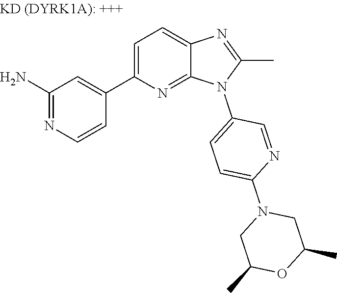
C1(C2=CC=C3N=C(C)N(C4=CC=C(N5CC(C)OC(C)C5)N=C4)C3=N2)=CC(N)=NC=C1
